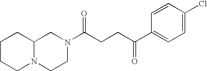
C12N(CCN(C(CCC(C3=CC=C(Cl)C=C3)=O)=O)C1)CCCC2
